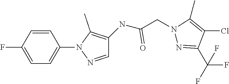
C1=CC(F)=CC=C1N1N=CC(NC(CN2N=C(C(F)(F)F)C(Cl)=C2C)=O)=C1C
